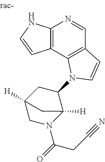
C12=C(C3=C(C=N1)C=CN3C1C3([H])N(C(=O)CC#N)CC([H])(C1)C3)C=CN2
